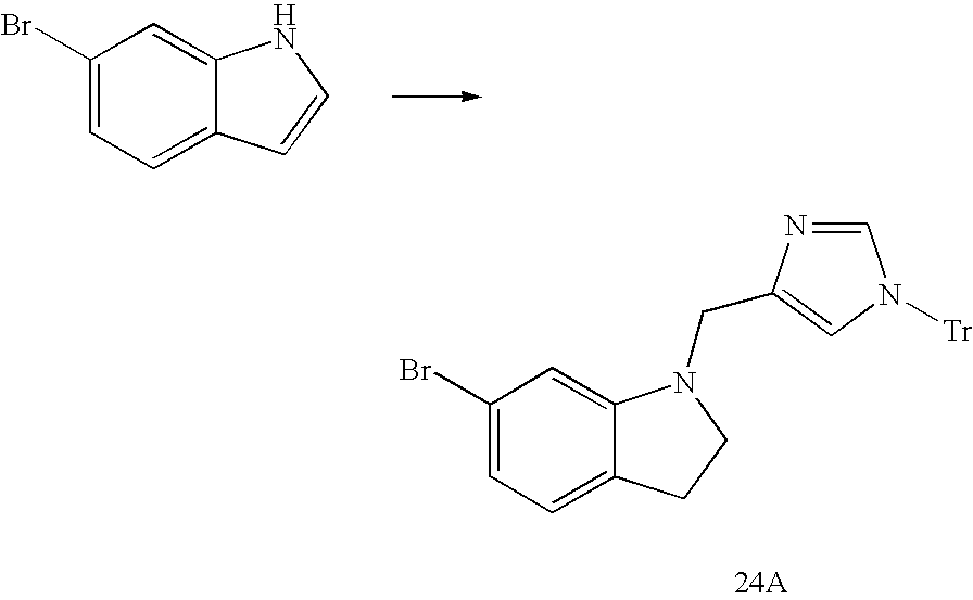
C1(Br)=CC=C2C(=C1)NC=C2.C1(Br)=CC=C2C(=C1)N(CC1=CN([Tr])C=N1)CC2
